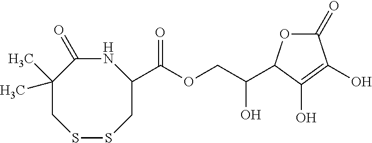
N1C(=O)C(C)(C)CSSCC1C(=O)OCC(O)C1OC(=O)C(O)=C1O
